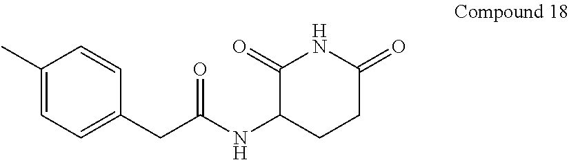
C1=C(CC(NC2CCC(=O)NC2=O)=O)C=CC(C)=C1
